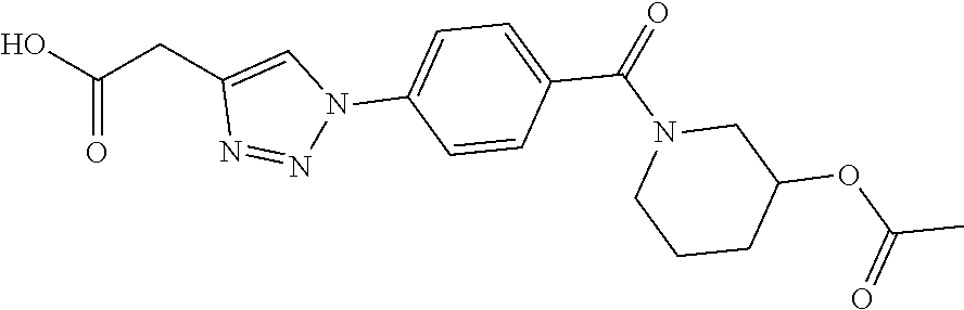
OC(CC1=CN(C2=CC=C(C(N3CCCC(OC(C)=O)C3)=O)C=C2)N=N1)=O
